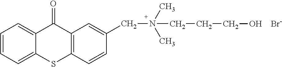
C12=CC=CC=C1C(=O)C1=C(S2)C=CC(CN(C)(C)CCCO)=C1.[Br-]
